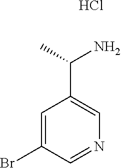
C1=C(Br)C=NC=C1C(N)C.Cl
